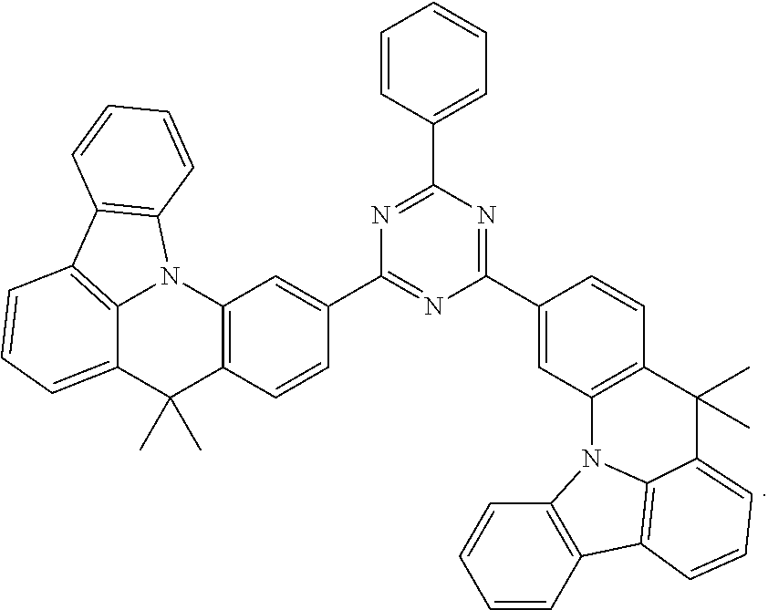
C12=CC=CC3=C1N(C1=C(C2(C)C)C=CC(C2=NC(C4=CC5=C(C=C4)C(C)(C)C4=CC=CC6=C4N5C4=C6C=CC=C4)=NC(C4=CC=CC=C4)=N2)=C1)C1=C3C=CC=C1
